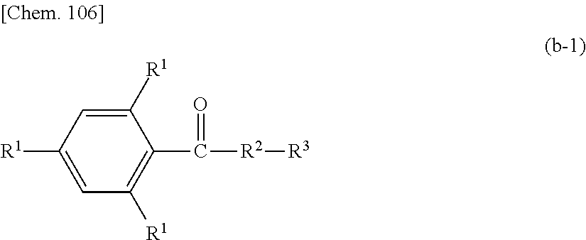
C1([R1])=CC([R1])=CC([R1])=C1C([R2][R3])=O
